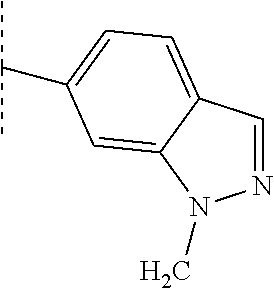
N1=CC2=CC=C(C(C)C)C=C2N1C
